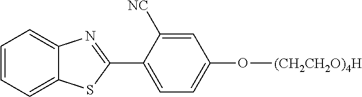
C1=CC=C2C(=C1)N=C(C1=CC=C(O[(CH2CH2O)4H])C=C1[NC])S2
